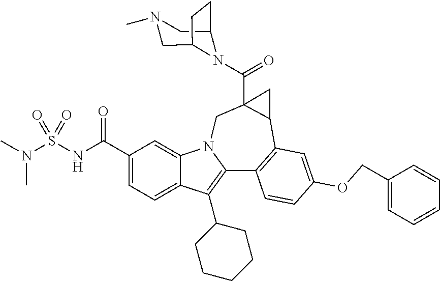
C1(C(NS(N(C)C)(=O)=O)=O)=CC=C2C(=C1)N1C(=C2C2CCCCC2)C2=C(C3C(C(N4C5CCC4CN(C)C5)=O)(C1)C3)C=C(OCC1=CC=CC=C1)C=C2
